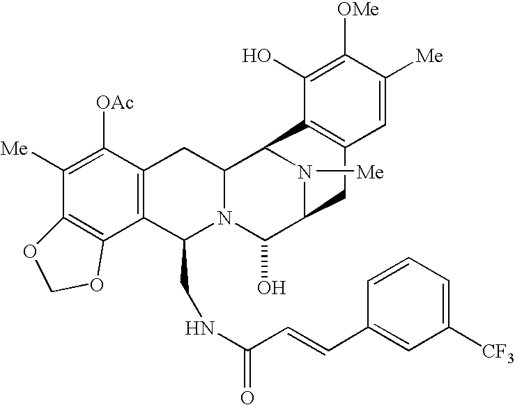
C1([Me])=C([OAc])C2=C(C(CNC(C=CC3=CC([CF3])=CC=C3)=O)N3C(C2)C2N([Me])C(C3O)CC3=C2C(O)=C([OMe])C([Me])=C3)C2=C1OCO2
